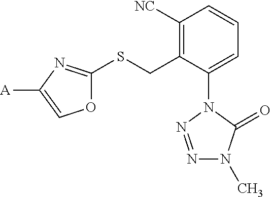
[A]C1=COC(SCC2=C([NC])C=CC=C2N2N=NN(C)C2=O)=N1
